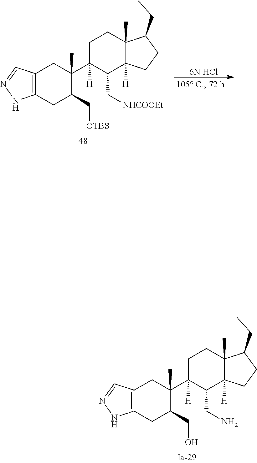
C1C(CO)C(C)(C2([H])CCC3(C)C(CC)CCC3([H])C2CN)CC2=C1NN=C2.C1C(C[OTBS])C(C)(C2([H])CCC3(C)C(CC)CCC3([H])C2C[NHCOOEt])CC2=C1NN=C2.[6N HCl]
